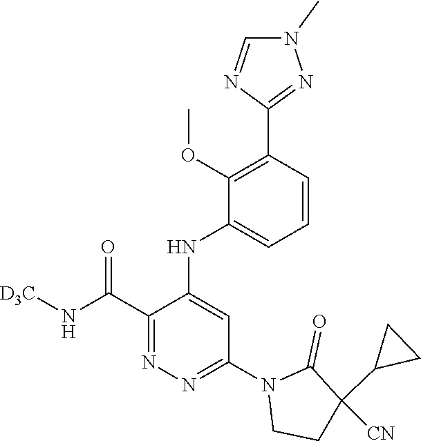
C1=CC(C2=NN(C)C=N2)=C(OC)C(NC2=CC(N3CCC([CN])(C4CC4)C3=O)=NN=C2C(N[D3C])=O)=C1
